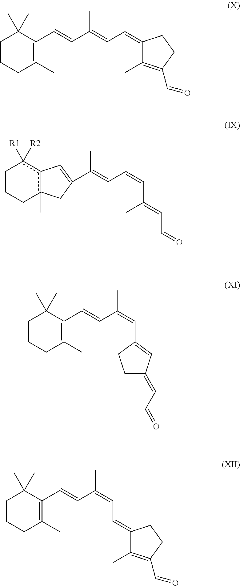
C1CCC(C)=C(C=CC(=CC=C2C(C)=C(C=O)CC2)C)C1(C)C.C1CCc2(C)c(c1([R1])[R2])C=C(C(=CC=CC(=CC=O)C)C)C2.C1CCC(C)=C(C=CC(=CC2=CC(=CC=O)CC2)C)C1(C)C.C1CCC(C)=C(C=CC(=CC=C2C(C)=C(C=O)CC2)C)C1(C)C
